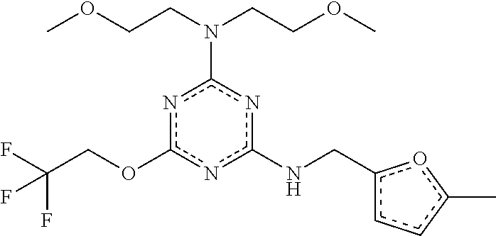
n1c(OCC(F)(F)F)nc(NCc2ccc(C)o2)nc1N(CCOC)CCOC
